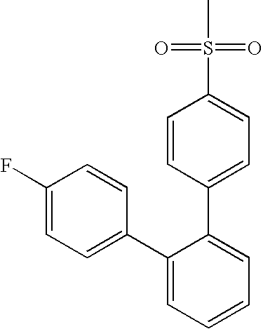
C1=CC=C(C2=CC=C(F)C=C2)C(C2=CC=C(S(C)(=O)=O)C=C2)=C1
